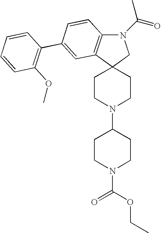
N1(C(=O)C)C2=C(C3(C1)CCN(C1CCN(C(=O)OCC)CC1)CC3)C=C(C1=C(OC)C=CC=C1)C=C2
